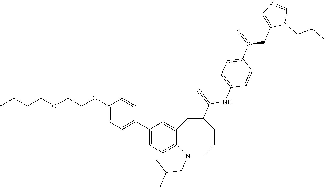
CCCCOCCOC1=CC=C(C2=CC=C3C(=C2)C=C(C(NC2=CC=C(S(CC4=CN=CN4CCC)=O)C=C2)=O)CCCN3CC(C)C)C=C1
